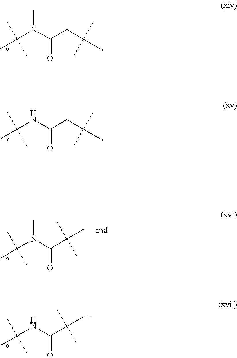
CC(N(C(CC(C)(C)C)=O)C)(C)C.CC(NC(CC(C)(C)C)=O)(C)C.CC(N(C(C(C)(C)C)=O)C)(C)C.CC(NC(C(C)(C)C)=O)(C)C
